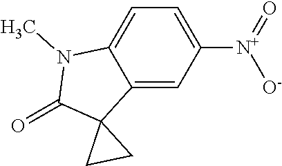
C1=C([N+](=O)[O-])C=C2C(=C1)N(C)C(=O)C21CC1
